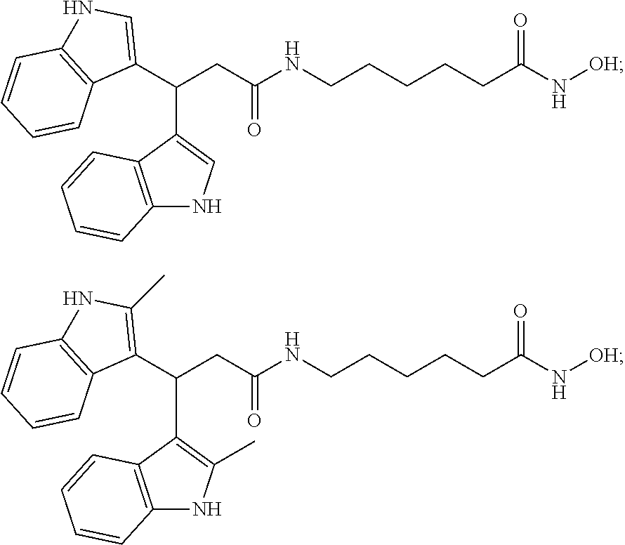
C(C(NCCCCCC(N[OH])=O)=O)C(C1=CNC2=C1C=CC=C2)C1=CNC2=C1C=CC=C2.C(C(NCCCCCC(N[OH])=O)=O)C(C1=C(C)NC2=C1C=CC=C2)C1=C(C)NC2=C1C=CC=C2
